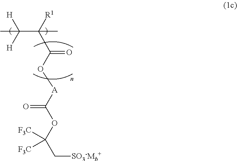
C(C([R1])(C(O[A]C(OC(C[SO3-Mb+])([F3C])[F3C])=O)=O)C)([H])([H])C
